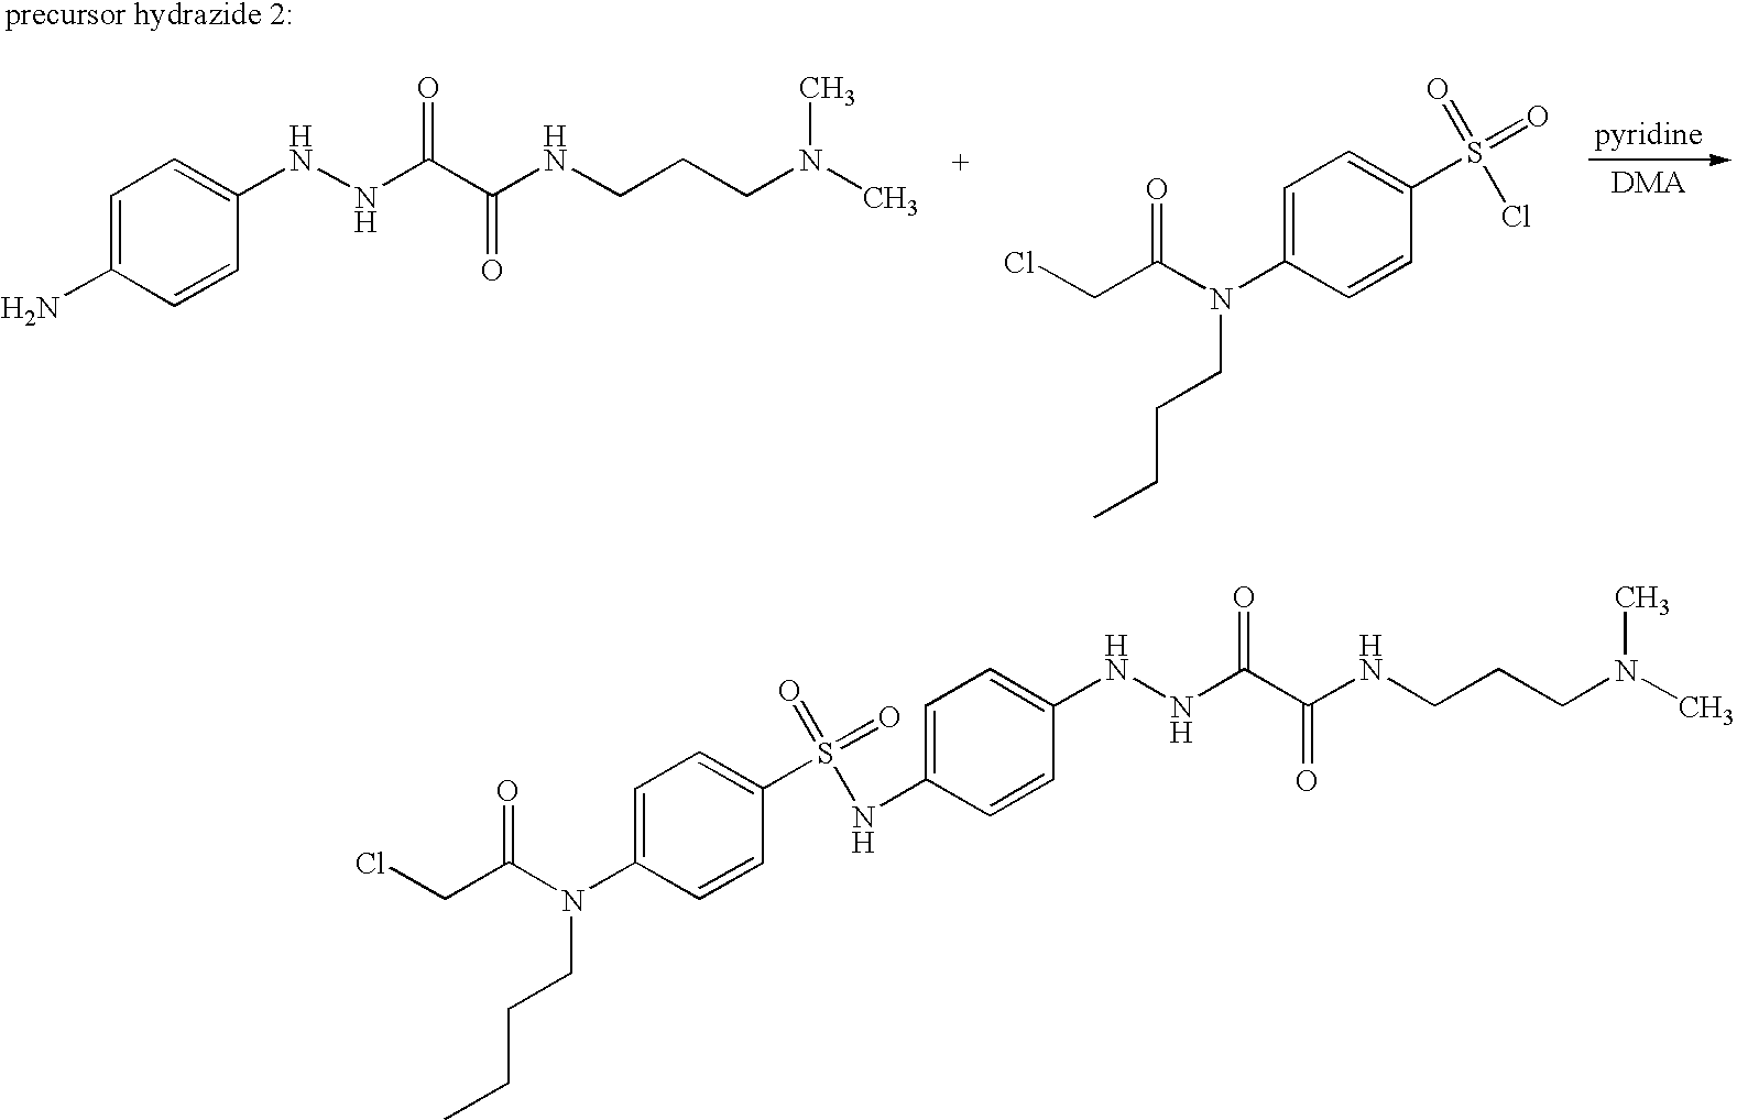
C1=C(N(C(CCl)=O)CCCC)C=CC(S(=O)(=O)Cl)=C1.C1=C(N)C=CC(NNC(C(NCCCN(C)C)=O)=O)=C1.C1=C(N(C(CCl)=O)CCCC)C=CC(S(=O)(=O)NC2=CC=C(NNC(C(NCCCN(C)C)=O)=O)C=C2)=C1
